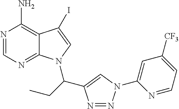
C12=C(N)N=CN=C1N(C(CC)C1=CN(C3=CC([CF3])=CC=N3)N=N1)C=C2I
